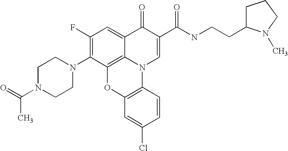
C1(F)=C(N2CCN(C(=O)C)CC2)C2=C3C(=C1)C(=O)C(C(NCCC1CCCN1C)=O)=CN3C1=C(O2)C=C(Cl)C=C1
